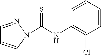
C1(NC(=S)N2N=CC=C2)=C(Cl)C=CC=C1
